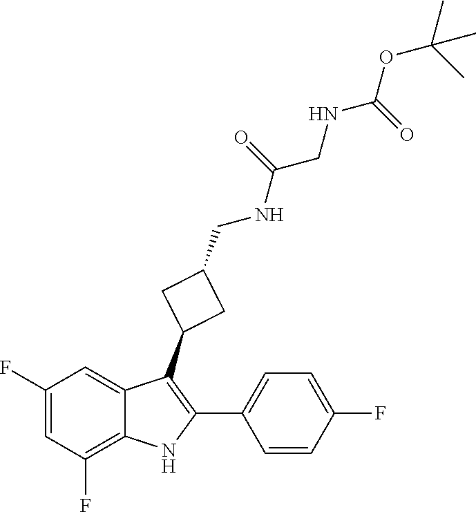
C1=C(C2=C(C3CC(CNC(=O)CNC(OC(C)(C)C)=O)C3)C3=CC(F)=CC(F)=C3N2)C=CC(F)=C1
